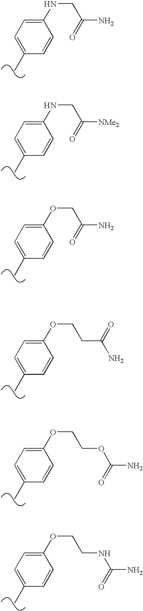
C1(NCC([NMe2])=O)=CC=C(C)C=C1.C1(NCC(N)=O)=CC=C(C)C=C1.C1(OCC(N)=O)=CC=C(C)C=C1.C1(OCCC(N)=O)=CC=C(C)C=C1.C1(OCCOC(N)=O)=CC=C(C)C=C1.C1(OCCNC(N)=O)=CC=C(C)C=C1
